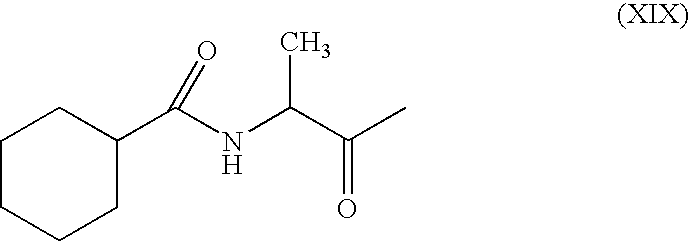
C1CCCC(C(NC(C(C)=O)C)=O)C1
